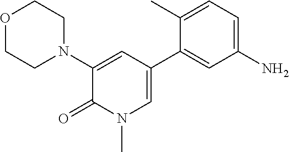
O1CCN(C2=CC(C3=CC(N)=CC=C3C)=CN(C)C2=O)CC1
